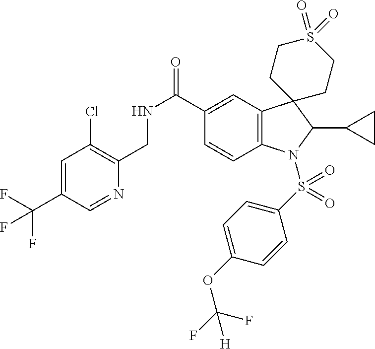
C1=C(C(F)(F)F)C=NC(CNC(=O)C2=CC3=C(C=C2)N(S(C2=CC=C(OC(F)([H])F)C=C2)(=O)=O)C(C2CC2)C32CCS(=O)(=O)CC2)=C1Cl
